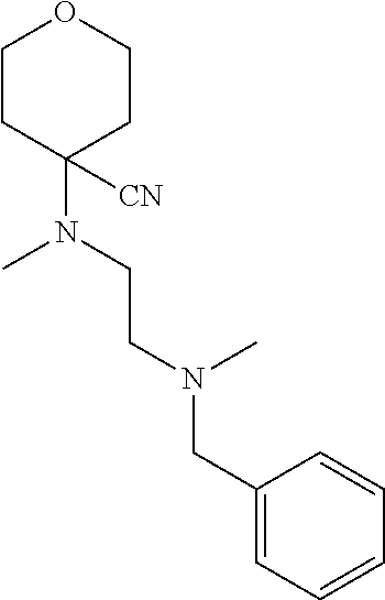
C1CC(N(CCN(CC2=CC=CC=C2)C)C)([CN])CCO1
